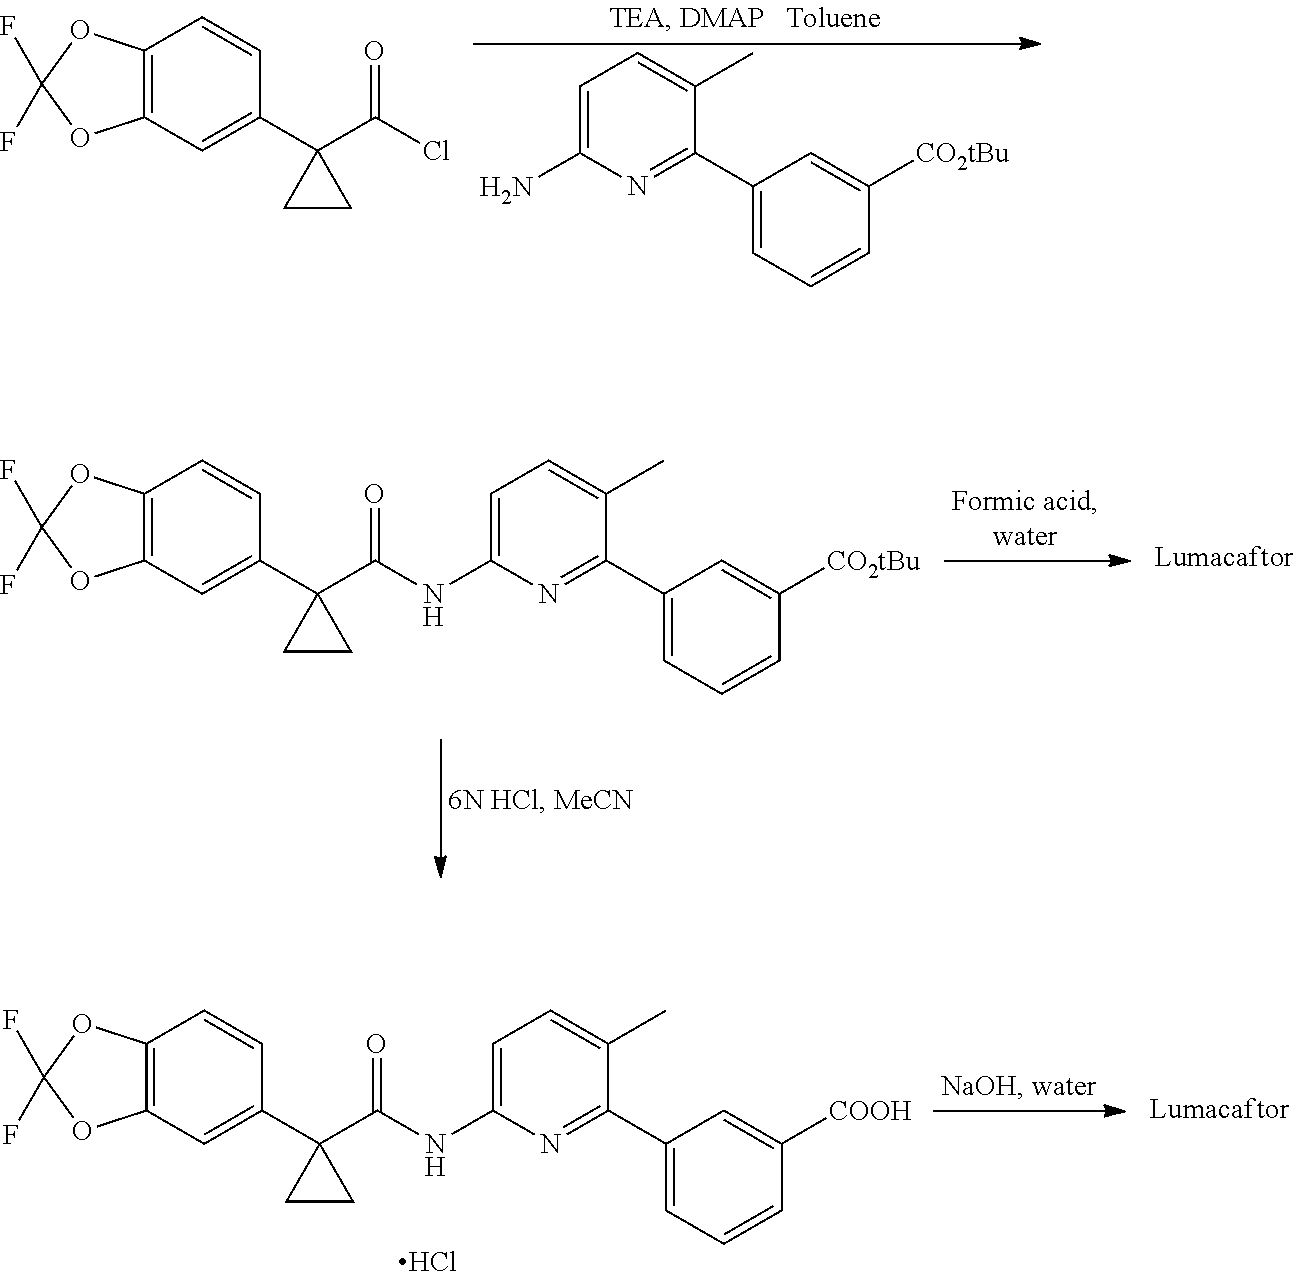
C12=C(C=C(C3(C(Cl)=O)CC3)C=C1)OC(F)(F)O2.C1=C(N)N=C(C2=CC=CC([CO2tBu])=C2)C(C)=C1.C12=C(C=C(C3(C(NC4=CC=C(C)C(C5=CC=CC([CO2tBu])=C5)=N4)=O)CC3)C=C1)OC(F)(F)O2.C12=C(C=C(C3(C(NC4=CC=C(C)C(C5=CC=CC([COOH])=C5)=N4)=O)CC3)C=C1)OC(F)(F)O2.Cl
